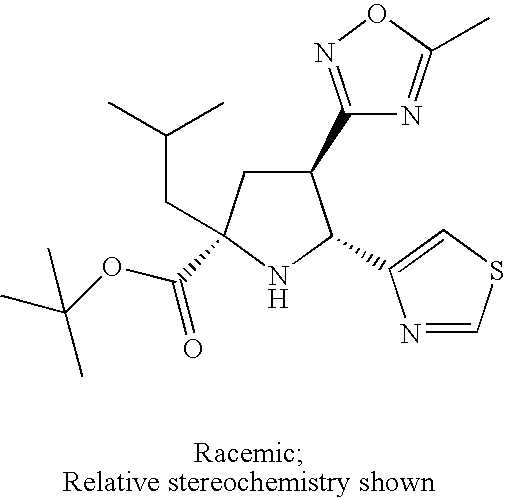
C1(C2=NOC(C)=N2)CC(CC(C)C)(C(OC(C)(C)C)=O)NC1C1=CSC=N1
